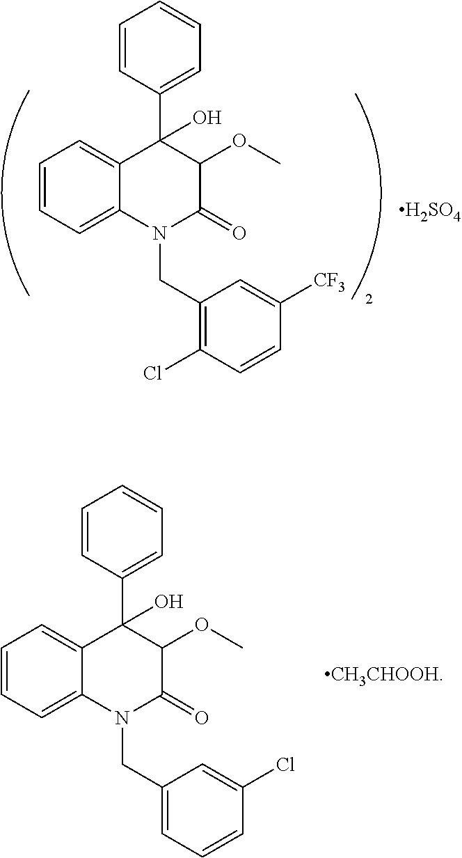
C1=CC=C2C(=C1)C(C1=CC=CC=C1)(O)C(OC)C(=O)N2CC1=C(Cl)C=CC([CF3])=C1.[H2SO4].C1=CC=C2C(=C1)C(C1=CC=CC=C1)(O)C(OC)C(=O)N2CC1=CC=CC(Cl)=C1
